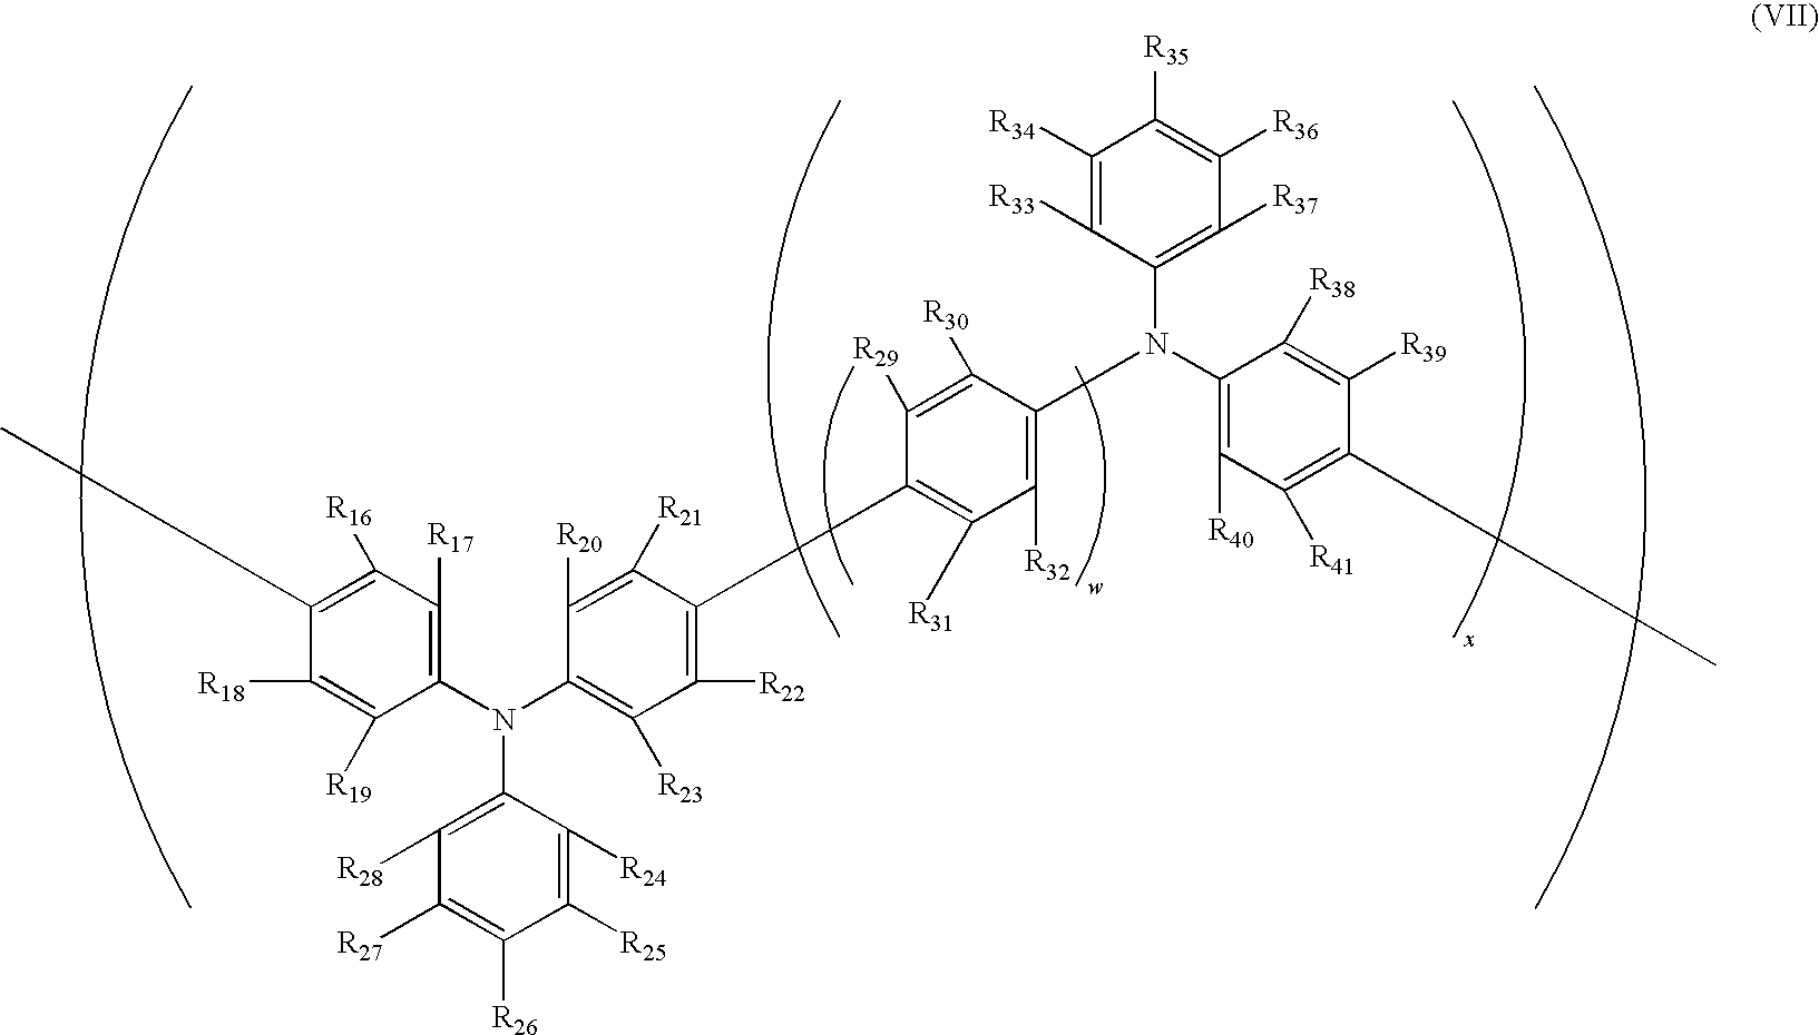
C1(N(C2=C([R23])C([R22])=C(C3=C([R31])C([R32])=C(N(C4=C([R40])C([R41])=C(C)C([R39])=C4[R38])C4=C([R37])C([R36])=C([R35])C([R34])=C4[R33])C([R30])=C3[R29])C([R21])=C2[R20])C2=C([R28])C([R27])=C([R26])C([R25])=C2[R24])=C([R17])C([R16])=C(C)C([R18])=C1[R19]
